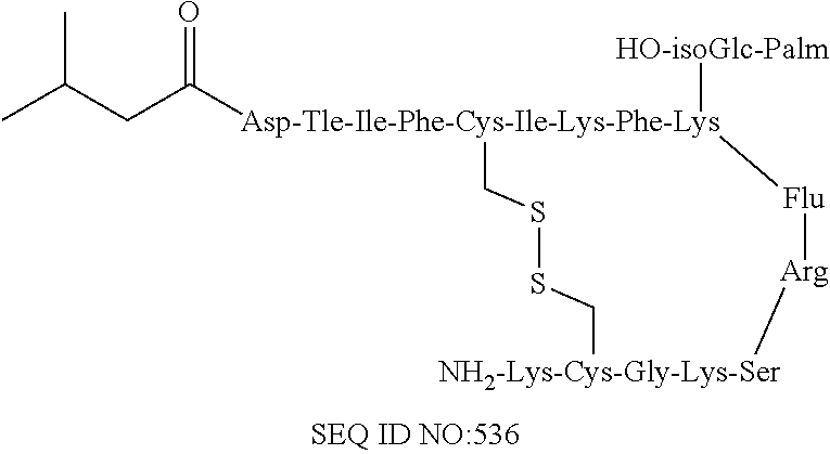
CC(CC([Asp-Tle-Ile-Phe-Cys-Ile-Lys-Phe-Lys]1([HO-isoGlc-Palm])[Flu][Arg][NH2-Lys-Cys-Gly-Lys-Ser]CSSC1)=O)C
